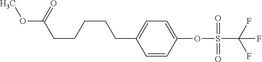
C1=CC(OS(=O)(=O)C(F)(F)F)=CC=C1CCCCCC(=O)OC
